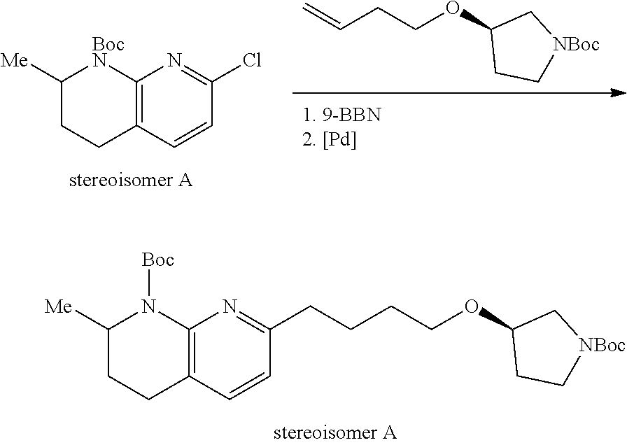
C12=C(C=CC(CCCCOC3CC[NBoc]C3)=N1)CCC([Me])N2[Boc].C=CCCOC1CC[NBoc]C1.C12=C(C=CC(Cl)=N1)CCC([Me])[BocN]2
